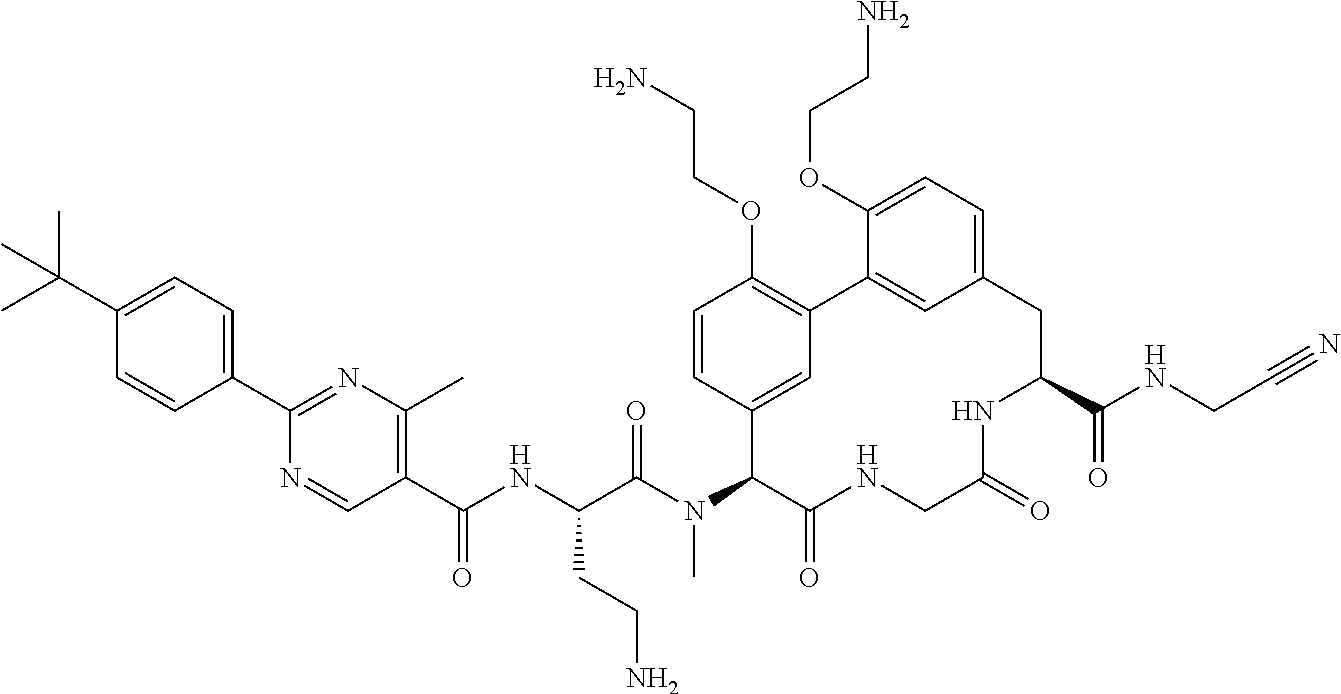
C1(C2=NC(C)=C(C(NC(C(N(C3C(=O)NCC(=O)NC(C(NCC#N)=O)CC4=CC=C(OCCN)C(=C4)C4=C(OCCN)C=CC3=C4)C)=O)CCN)=O)C=N2)=CC=C(C(C)(C)C)C=C1
